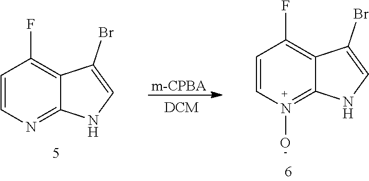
[m-CPBA].C1=CN=C2C(=C1F)C(Br)=CN2.C1=CN(O)=C2C(=C1F)C(Br)=CN2
